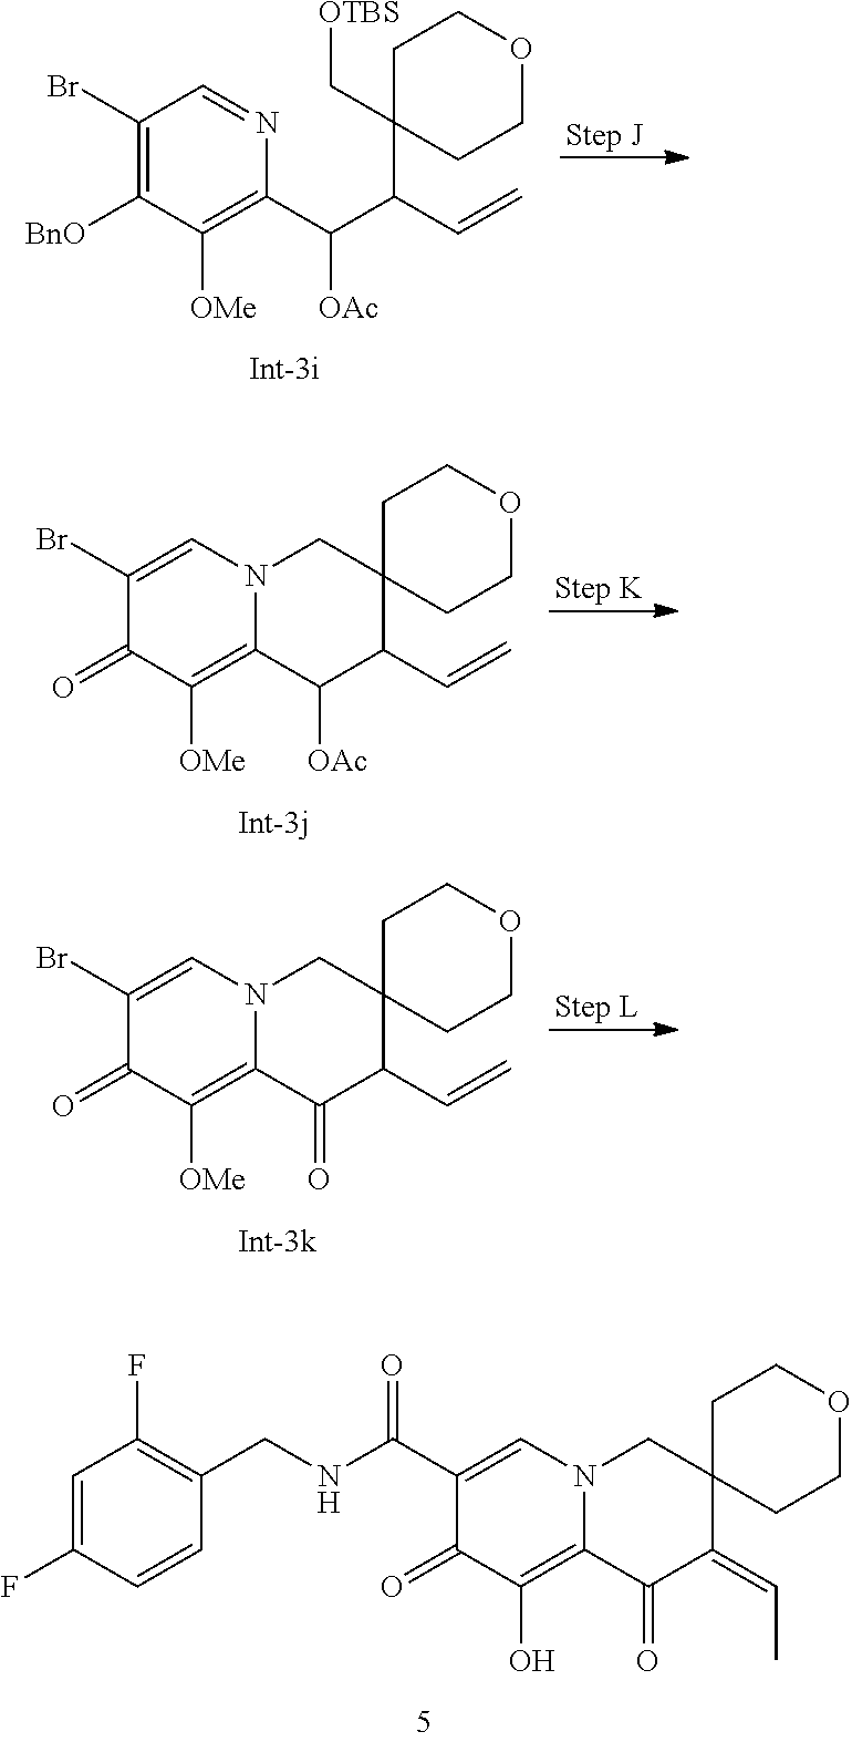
C1(Br)=C([BnO])C([OMe])=C(C(C(C2(C[OTBS])CCOCC2)C=C)[OAc])N=C1.C1(Br)=CN2C(=C([OMe])C1=O)C([OAc])C(C=C)C1(C2)CCOCC1.C1(Br)=CN2C(=C([OMe])C1=O)C(=O)C(C=C)C1(C2)CCOCC1.C1(C(NCC2=C(F)C=C(F)C=C2)=O)=CN2C(=C(O)C1=O)C(=O)C(=CC)C1(C2)CCOCC1
